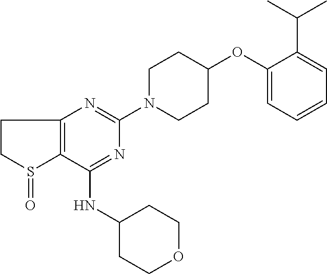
C1CS(=O)C2=C1N=C(N1CCC(OC3=CC=CC=C3C(C)C)CC1)N=C2NC1CCOCC1
